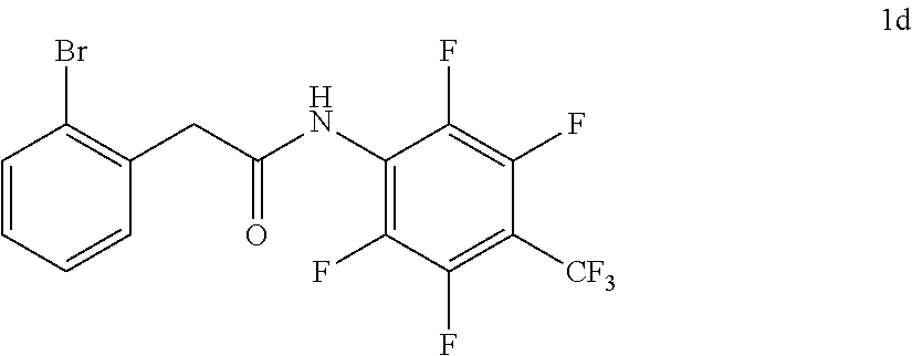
C1=CC=CC(CC(NC2=C(F)C(F)=C([CF3])C(F)=C2F)=O)=C1Br
